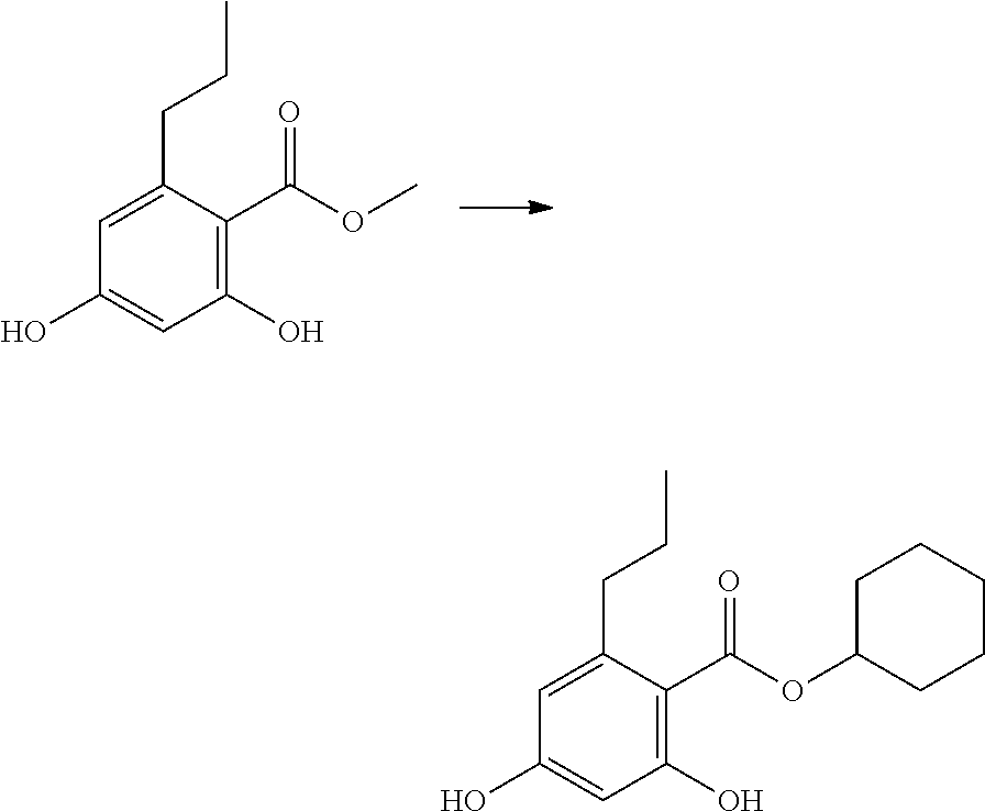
C1=C(CCC)C(C(=O)OC)=C(O)C=C1O.C1=C(CCC)C(C(=O)OC2CCCCC2)=C(O)C=C1O
